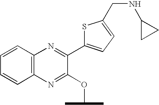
C12=C(N=C(C3=CC=C(CNC4CC4)S3)C(OC(C)C)=N1)C=CC=C2
